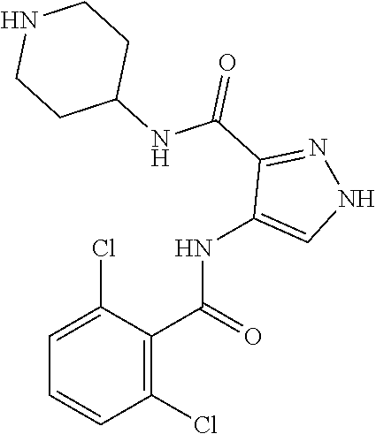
C1=C(Cl)C(C(=O)NC2=CNN=C2C(NC2CCNCC2)=O)=C(Cl)C=C1
